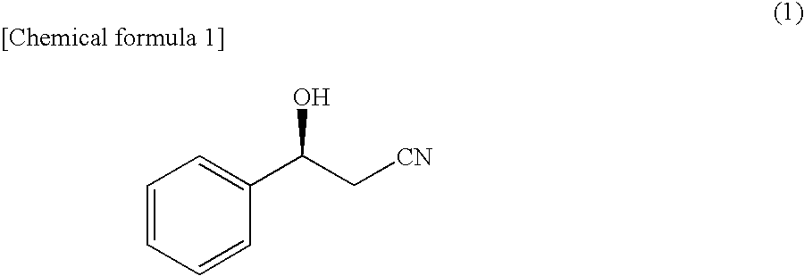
C1=CC=CC(C(C[CN])O)=C1
